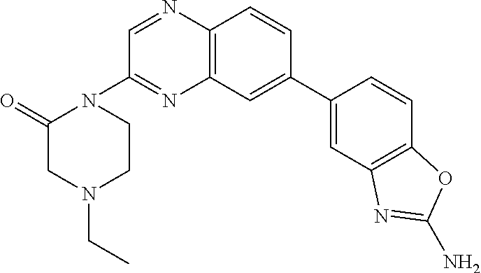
C12=C(C=CC(C3=CC4=C(C=C3)OC(N)=N4)=C1)N=CC(N1C(=O)CN(CC)CC1)=N2
